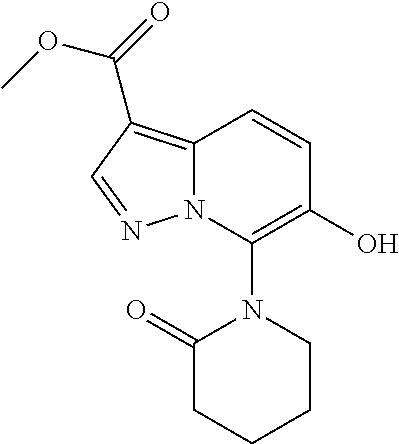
C1(O)=C(N2C(=O)CCCC2)N2C(=C(C(=O)OC)C=N2)C=C1
